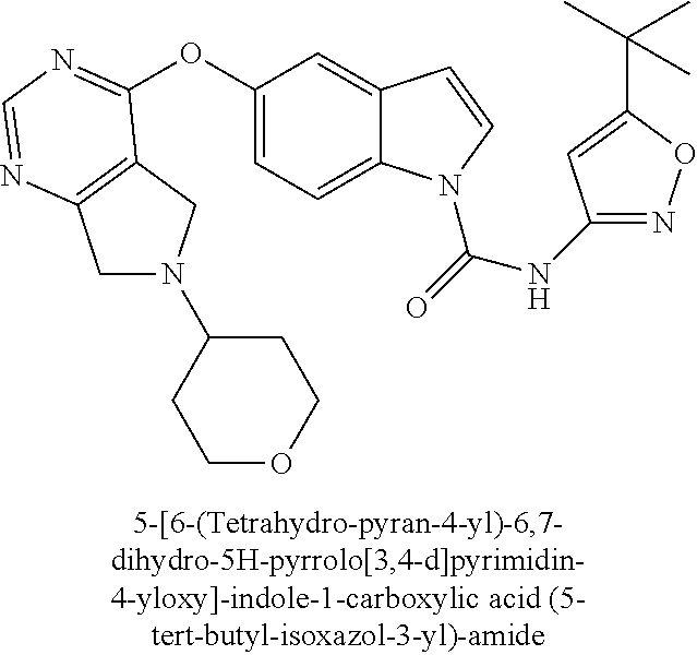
O(C1=CC=C2C(=C1)C=CN2C(=O)NC1=NOC(C(C)(C)C)=C1)C1=NC=NC2=C1CN(C1CCOCC1)C2
